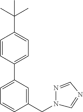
C1=CC(C2=CC=CC(CN3N=CN=C3)=C2)=CC=C1C(C)(C)C
